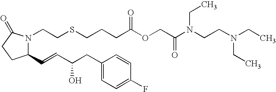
C1(C=CC(CC2=CC=C(F)C=C2)O)N(CCSCCCC(OCC(N(CCN(CC)CC)CC)=O)=O)C(=O)CC1
